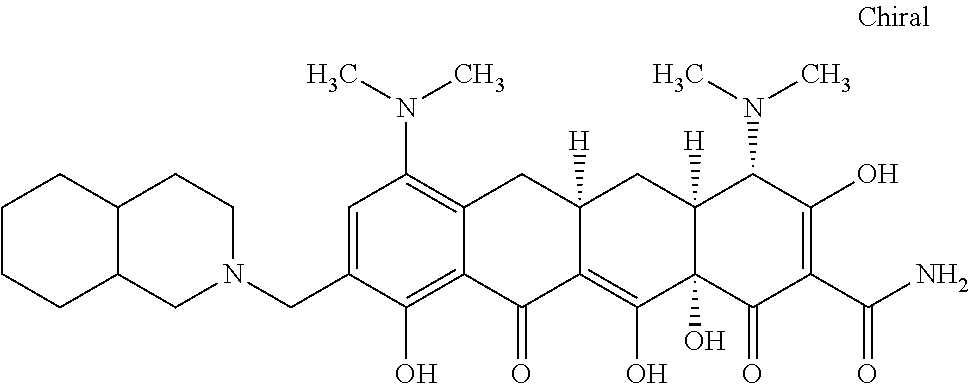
C1=C(CN2CCC3C(C2)CCCC3)C(O)=C2C(=C1N(C)C)CC1([H])C(=C(O)C3(O)C([H])(C1)C(N(C)C)C(O)=C(C(N)=O)C3=O)C2=O
